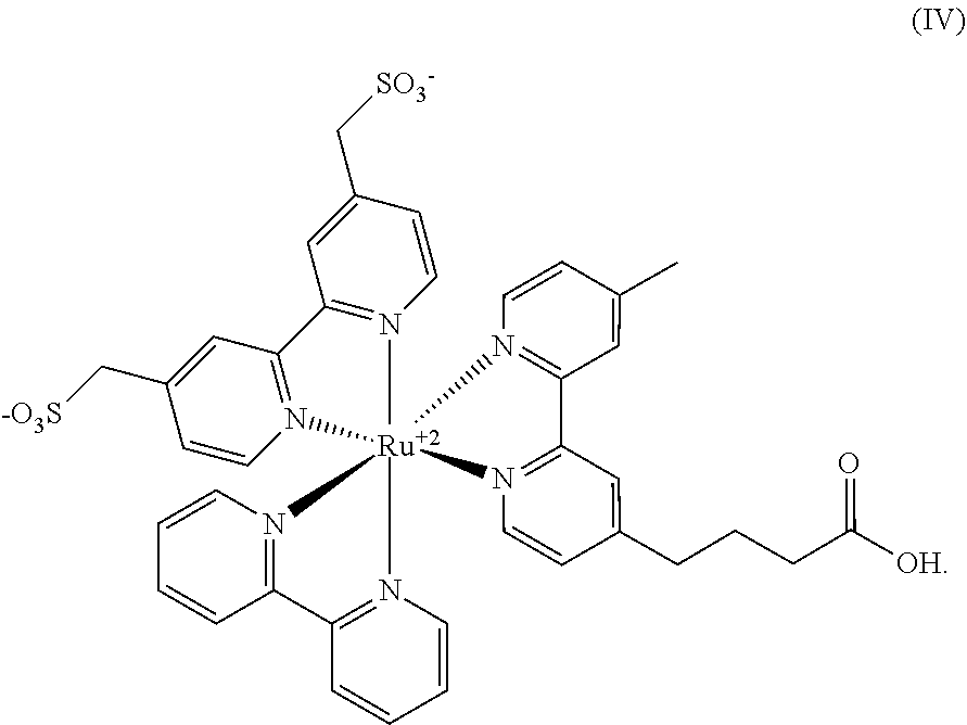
N12=C(C=C(C[SO3-])C=C1)C1=N([Ru]234(N2=C(C=CC=C2)C2=N3C=CC=C2)N2=C(C=C(CCCC([OH])=O)C=C2)C2=N4C=CC(C)=C2)C=CC(C[-O3S])=C1
